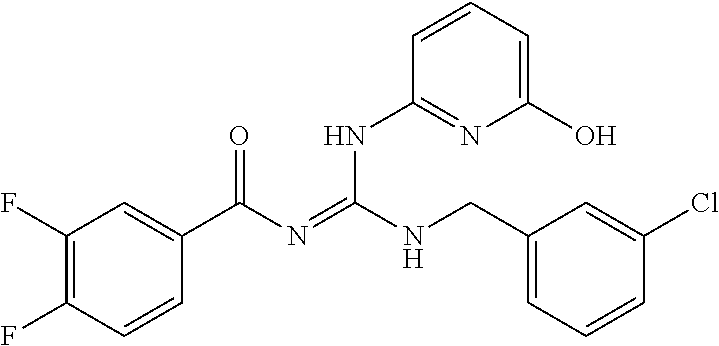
C1(F)=C(F)C=CC(C(N=C(NCC2=CC=CC(Cl)=C2)NC2=NC(O)=CC=C2)=O)=C1
